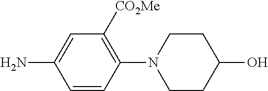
C1=CC(N2CCC(O)CC2)=C([CO2Me])C=C1N
